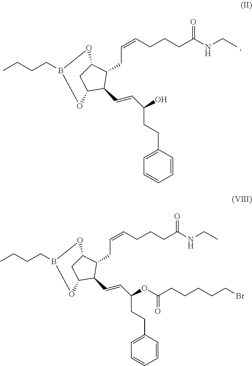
C1=C(CCC(O)C=CC2C(CC=CCCCC(NCC)=O)C3CC2OB(CCCC)O3)C=CC=C1.C1=C(CCC(OC(CCCCCBr)=O)C=CC2C(CC=CCCCC(NCC)=O)C3CC2OB(CCCC)O3)C=CC=C1
